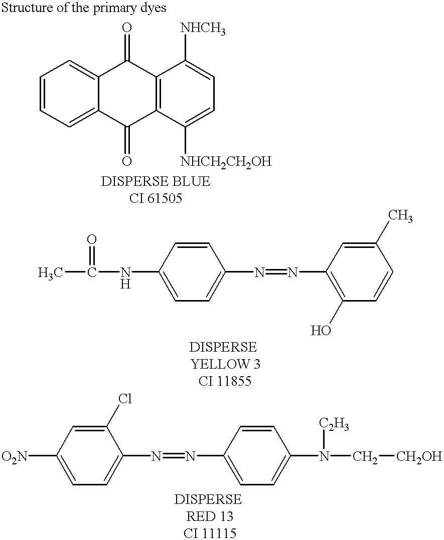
C1=CC=C2C(=C1)C(=O)C1=C(C2=O)C([NHCH2CH2OH])=CC=C1[NHCH3].CC(NC1=CC=C(N=NC2=C(O)C=CC(C)=C2)C=C1)=O.[O2N]C1=CC=C(N=NC2=CC=C(N(C[CH2OH])[C2H3])C=C2)C(Cl)=C1
